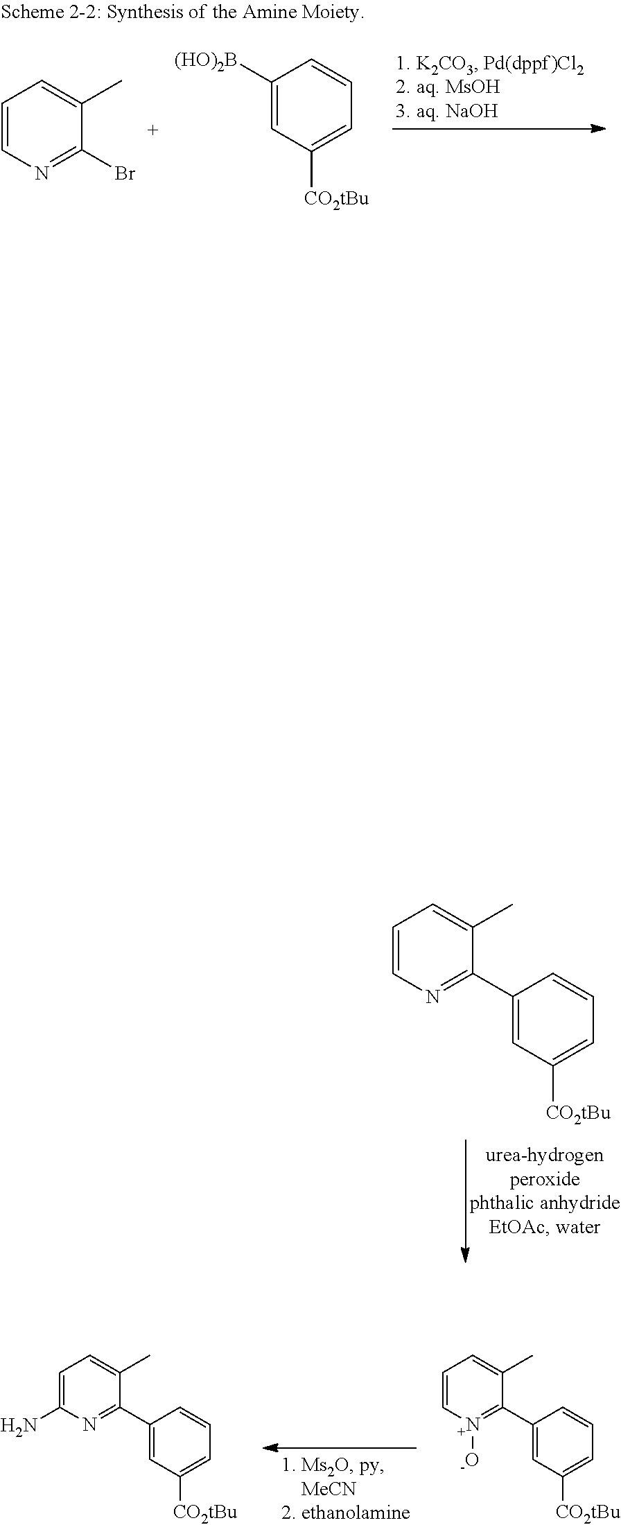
C1=CN=C(Br)C(C)=C1.C1([(HO)2B])=CC([CO2tBu])=CC=C1.C1=CN=C(C2=CC([CO2tBu])=CC=C2)C(C)=C1.C1=C(N)N=C(C2=CC([CO2tBu])=CC=C2)C(C)=C1.C1=C[N+]([-O])=C(C2=CC([CO2tBu])=CC=C2)C(C)=C1
